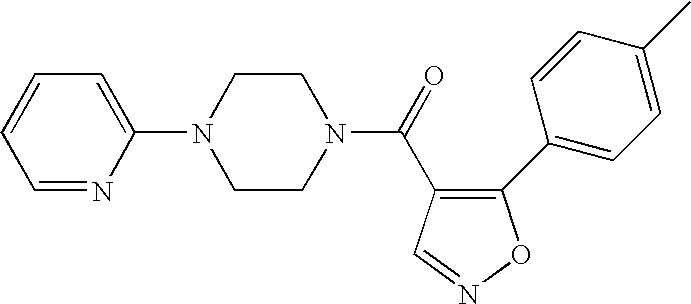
N1(C(=O)C2=C(C3=CC=C(C)C=C3)ON=C2)CCN(C2=CC=CC=N2)CC1
